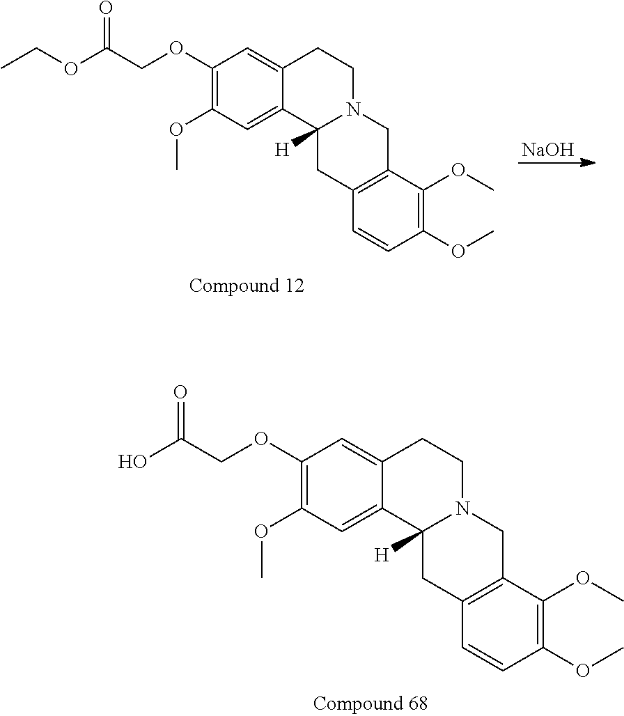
C1(OCC(O)=O)=C(OC)C=C2C(=C1)CCN1C2([H])CC2=C(C1)C(OC)=C(OC)C=C2.[NaOH].C1(OCC(OCC)=O)=C(OC)C=C2C(=C1)CCN1C2([H])CC2=C(C1)C(OC)=C(OC)C=C2
